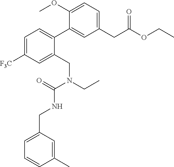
C1=C([F3C])C=C(CN(CC)C(=O)NCC2=CC=CC(C)=C2)C(C2=CC(CC(OCC)=O)=CC=C2OC)=C1
